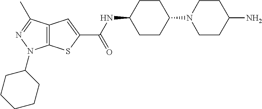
C1CC(N2CCC(N)CC2)CCC1NC(C1=CC2=C(S1)N(C1CCCCC1)N=C2C)=O
